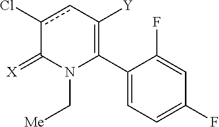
C1(C2=C([Y])cc(Cl)C(=[X])N2C[Me])=CC=C(F)C=C1F
